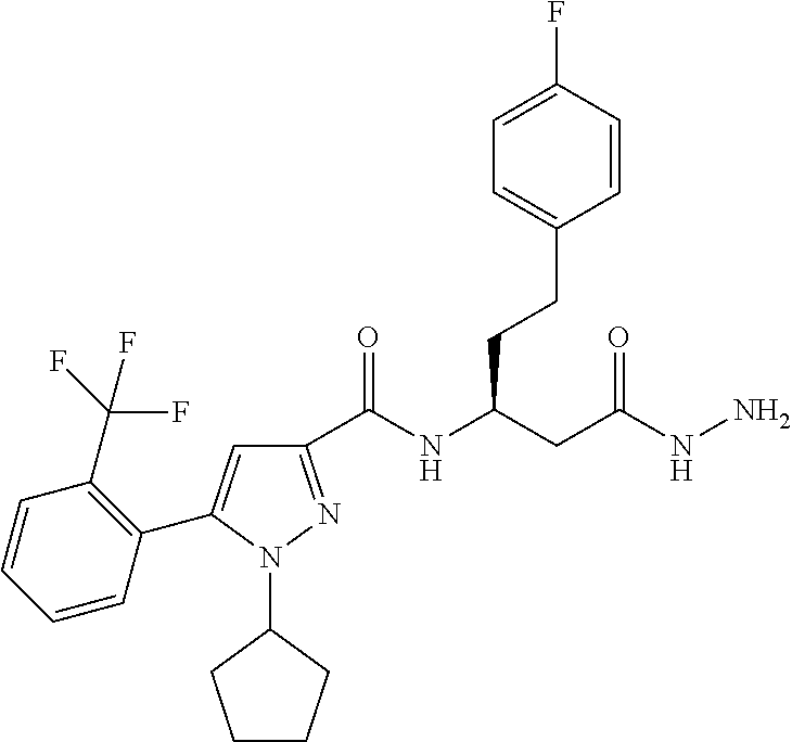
C1(C(NC(CC(=O)NN)CCC2=CC=C(F)C=C2)=O)=NN(C2CCCC2)C(C2=C(C(F)(F)F)C=CC=C2)=C1
